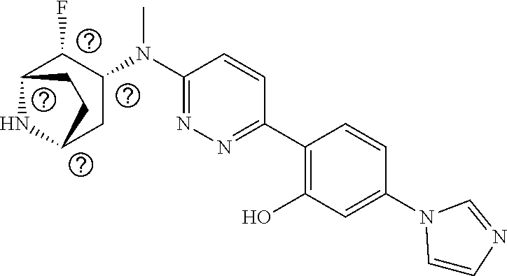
C1(N(C2C(F)C3NC(C2)CC3)C)=NN=C(C2=C(O)C=C(N3C=CN=C3)C=C2)C=C1
